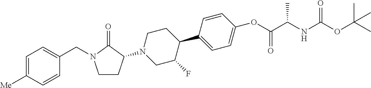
C1=C([Me])C=CC(CN2CCC(N3CC(F)C(C4=CC=C(OC(C(NC(OC(C)(C)C)=O)C)=O)C=C4)CC3)C2=O)=C1
